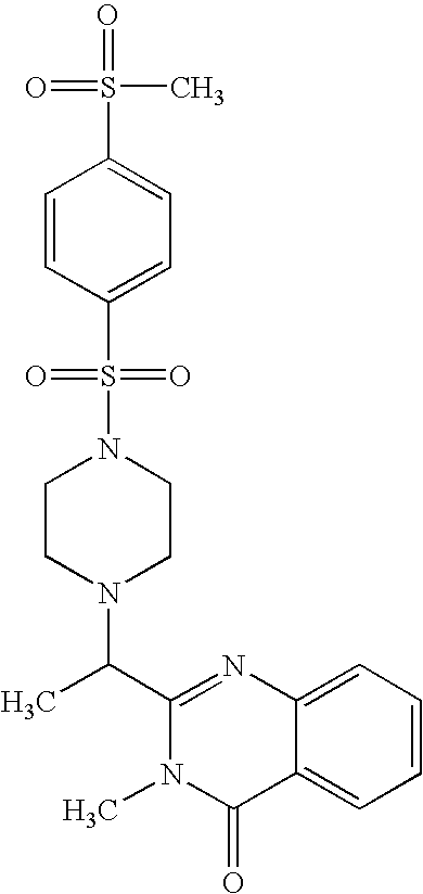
C1(C(N2CCN(S(=O)(=O)C3=CC=C(S(=O)(C)=O)C=C3)CC2)C)=NC2=CC=CC=C2C(=O)N1C
